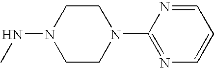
C1CN(NC)CCN1C1=NC=CC=N1
